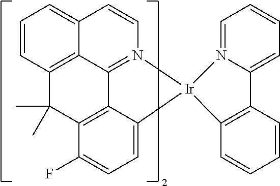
C1=CC2=C3C(=C1)C=CN1=C3C3=C(C(F)=CC=C3[Ir]13C1=C(C4=CC=CC=N43)C=CC=C1)C2(C)C
